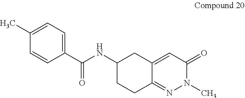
C1=C(C)C=CC(C(NC2CC3=CC(=O)N(C)N=C3CC2)=O)=C1
